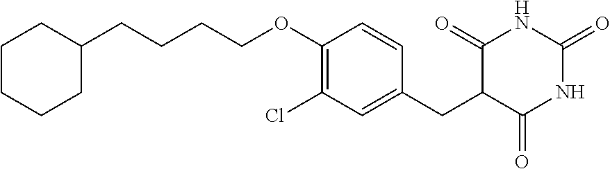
C(CCCOC1=C(Cl)C=C(CC2C(=O)NC(=O)NC2=O)C=C1)C1CCCCC1
